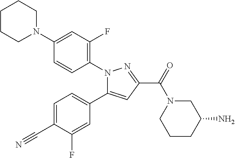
C1(N2CCCCC2)=CC(F)=C(N2C(C3=CC=C(C#N)C(F)=C3)=CC(C(=O)N3CCCC(N)C3)=N2)C=C1
